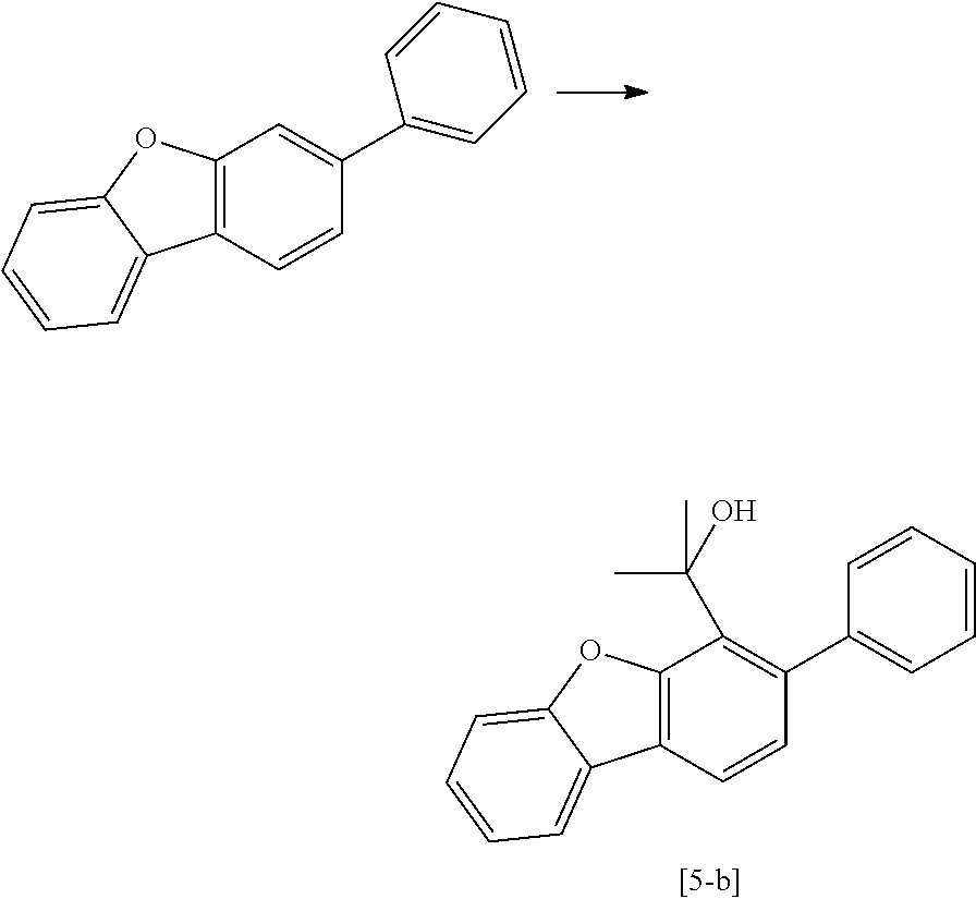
C12=C(C=CC(C3=CC=CC=C3)=C1)C1=CC=CC=C1O2.C12=C(C=CC(C3=CC=CC=C3)=C1C(O)(C)C)C1=CC=CC=C1O2
